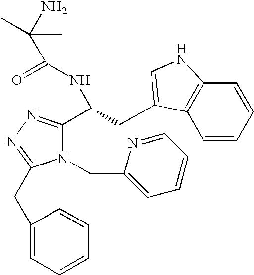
N1(CC2=CC=CC=N2)C(CC2=CC=CC=C2)=NN=C1C(CC1=CNC2=C1C=CC=C2)NC(C(N)(C)C)=O
